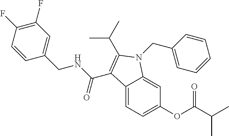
C1(F)=C(F)C=CC(CNC(=O)C2=C(C(C)C)N(CC3=CC=CC=C3)C3=CC(OC(C(C)C)=O)=CC=C32)=C1
